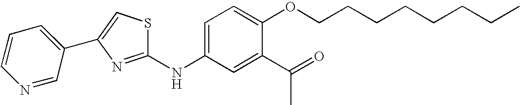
C1=CC=C(C2=CSC(NC3=CC=C(OCCCCCCCC)C(C(=O)C)=C3)=N2)C=N1
